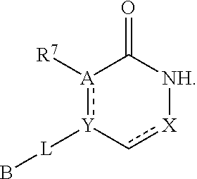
[A]1([R7]):[Y]([L]B)-c[X][NH]C1=O
